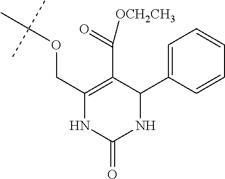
C1(COC(C)(C)C)=C(C([OCH2CH3])=O)C(C2=CC=CC=C2)NC(=O)N1
